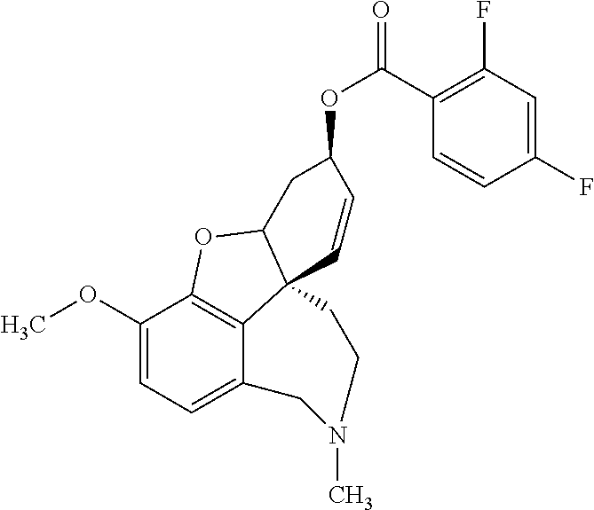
C1(OC)=CC=C2C3=C1OC1C3(C=CC(OC(=O)C3=C(F)C=C(F)C=C3)C1)CCN(C)C2
